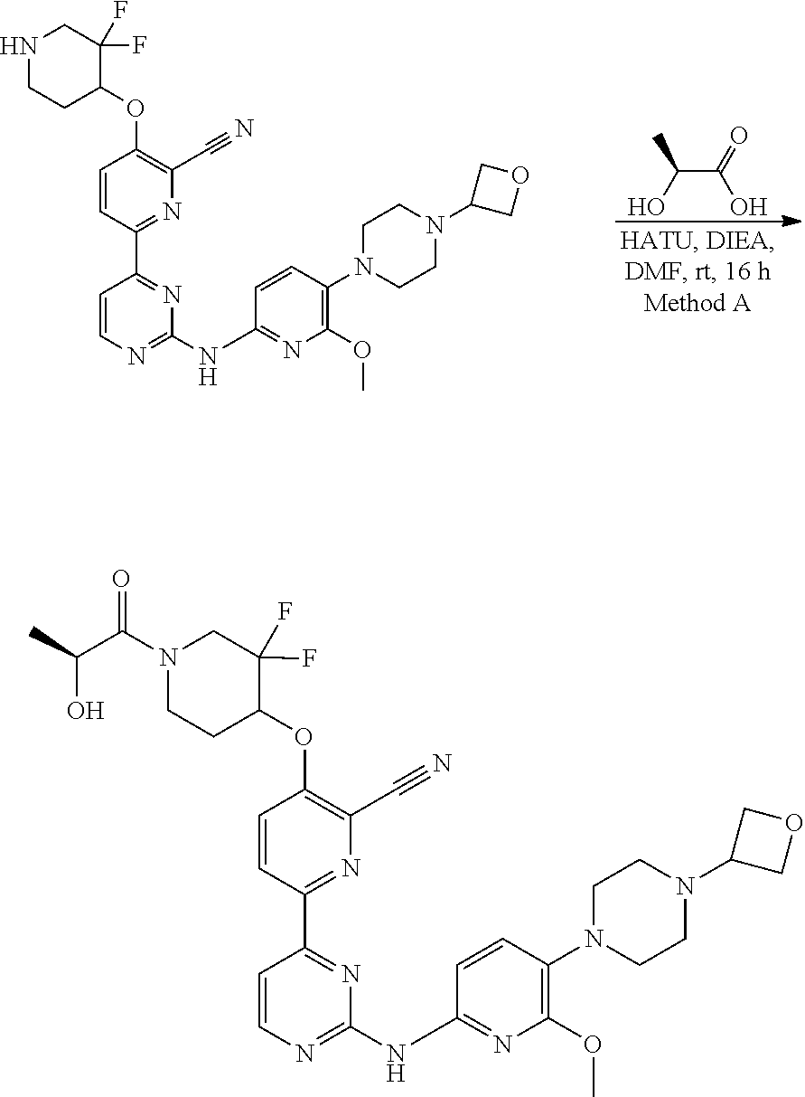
C1=CC(C2=NC(NC3=NC(OC)=C(N4CCN(C5COC5)CC4)C=C3)=NC=C2)=NC(C#N)=C1OC1C(F)(F)CNCC1.C(C(=O)O)(C)O.C1=CC(C2=NC(NC3=NC(OC)=C(N4CCN(C5COC5)CC4)C=C3)=NC=C2)=NC(C#N)=C1OC1C(F)(F)CN(C(=O)C(O)C)CC1
